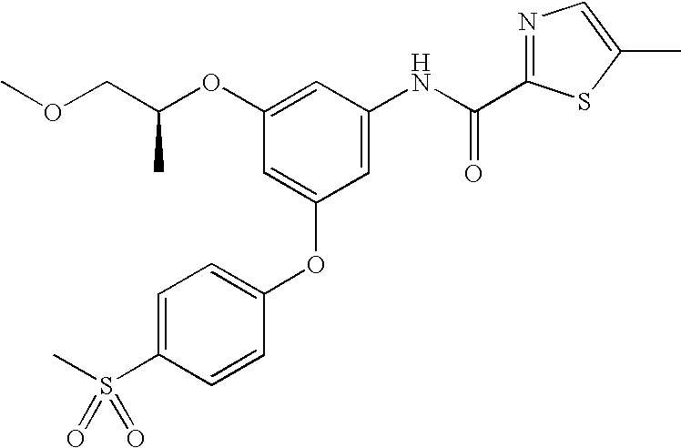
COCC(OC1=CC(NC(C2=NC=C(C)S2)=O)=CC(OC2=CC=C(S(C)(=O)=O)C=C2)=C1)C
